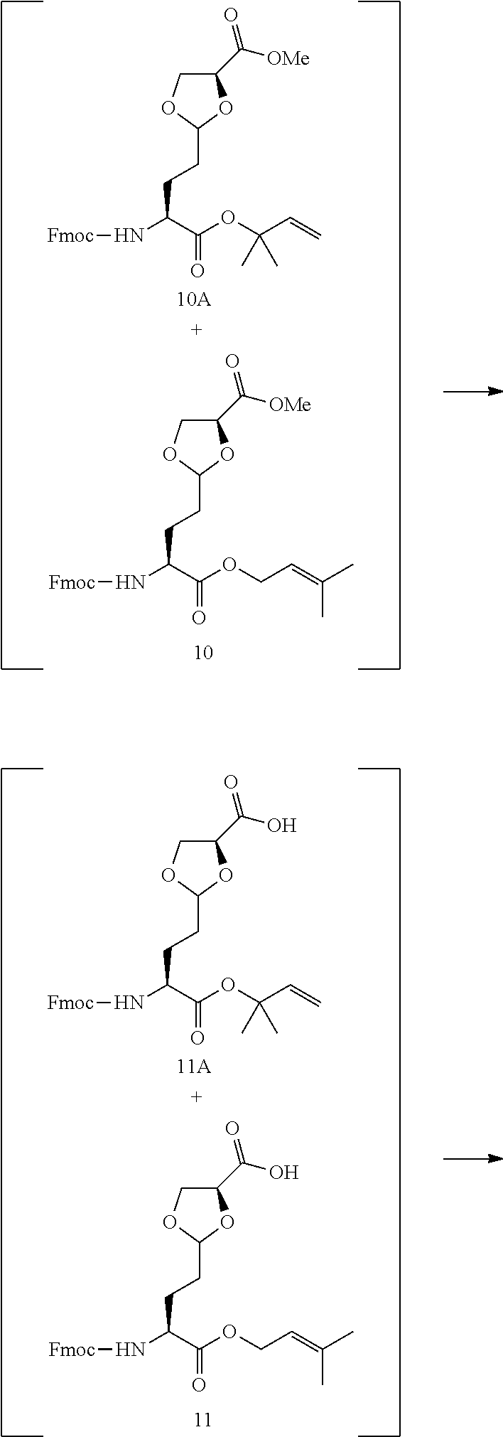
N(C(C(OC(C=C)(C)C)=O)CCC1OCC(C([OMe])=O)O1)[Fmoc].N(C(C(OCC=C(C)C)=O)CCC1OCC(C([OMe])=O)O1)[Fmoc].N(C(C(OC(C=C)(C)C)=O)CCC1OCC(C(O)=O)O1)[Fmoc].N(C(C(OCC=C(C)C)=O)CCC1OCC(C(O)=O)O1)[Fmoc]
